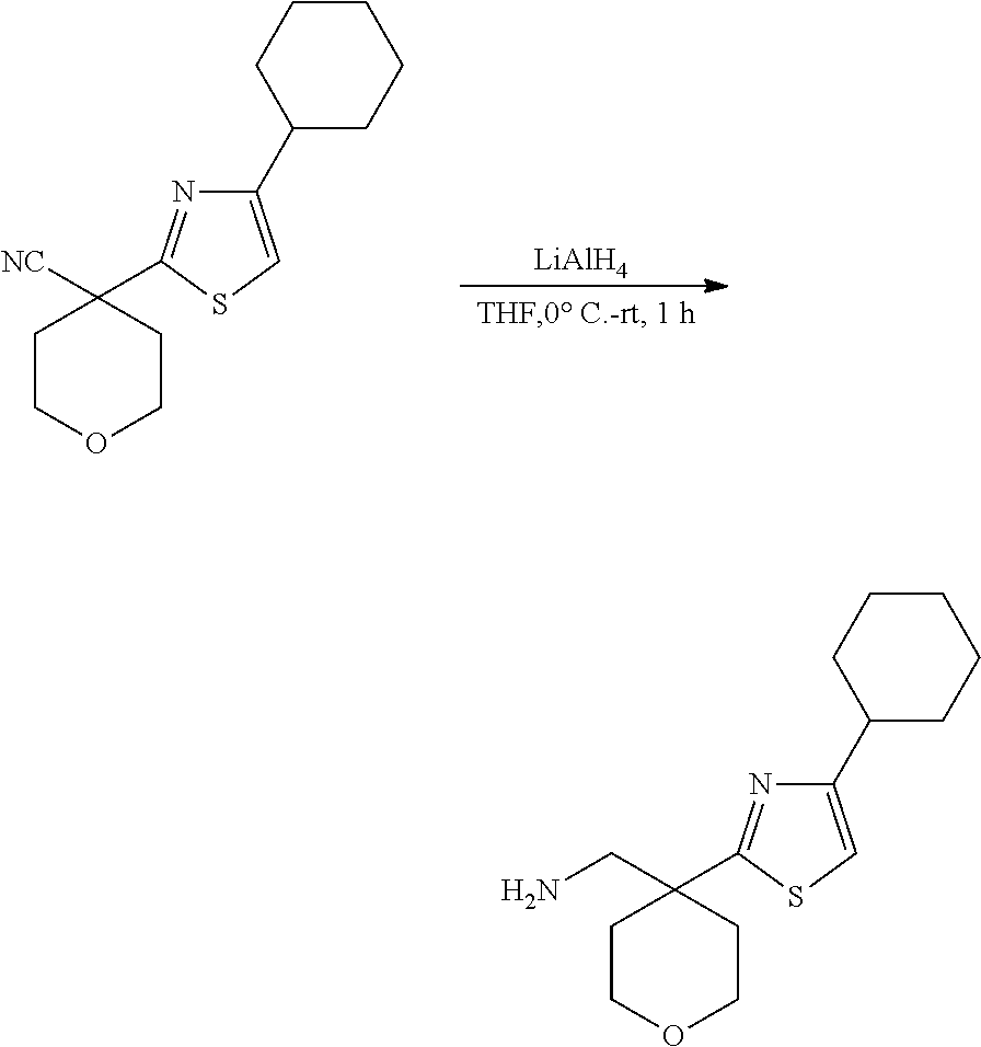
N1=C(C2([NC])CCOCC2)SC=C1C1CCCCC1.[LiAlH4].NCC1(C2=NC(C3CCCCC3)=CS2)CCOCC1
